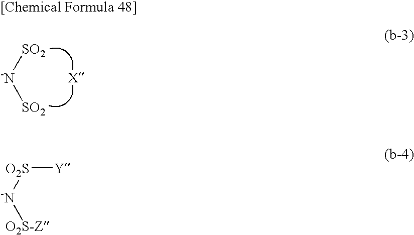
[-N]([SO2])[SO2].[-N]([O2S][Y])[O2S-Z]
